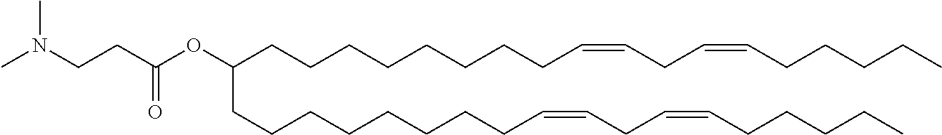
N(CCC(OC(CCCCCCCCC=CCC=CCCCCC)CCCCCCCCC=CCC=CCCCCC)=O)(C)C
